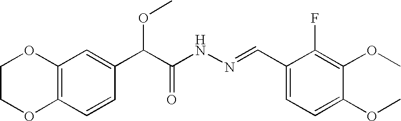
C12=C(C=CC(C(C(NN=CC3=CC=C(OC)C(OC)=C3F)=O)OC)=C1)OCCO2
